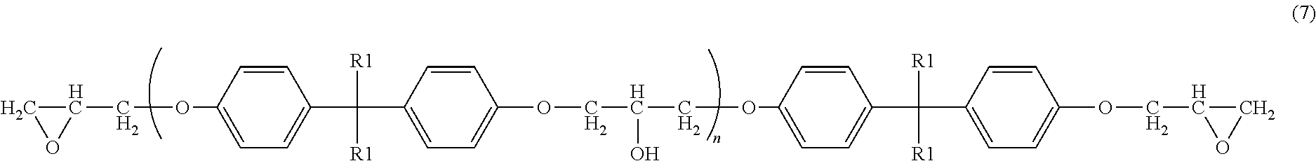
C1(COC2=CC=C(C([R1])([R1])C3=CC=C(OCC(COC4=CC=C(C([R1])([R1])C5=CC=C(OCC6OC6)C=C5)C=C4)O)C=C3)C=C2)CO1
